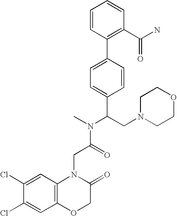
C1=C(Cl)C(Cl)=CC2=C1N(CC(N(C)C(C1=CC=C(C3=C(C(N)=O)C=CC=C3)C=C1)CN1CCOCC1)=O)C(=O)CO2
